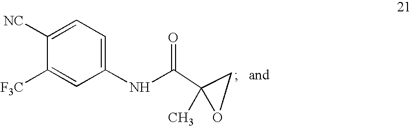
C1(NC(=O)C2(C)CO2)=CC=C([NC])C([F3C])=C1
